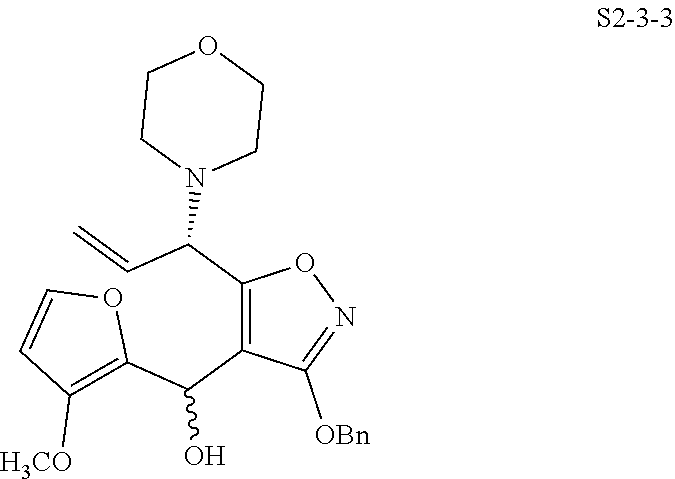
C1(C(C=C)N2CCOCC2)=C(C(C2=C([H3CO])C=CO2)O)C([OBn])=NO1
